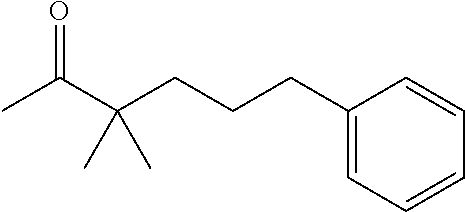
CC(C(CCCC1=CC=CC=C1)(C)C)=O
